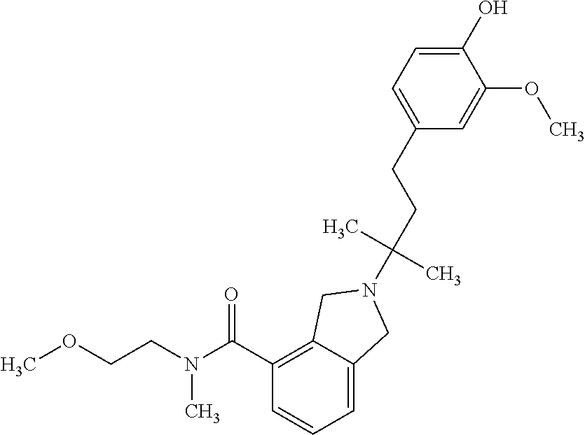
C1=C2C(=C(C(N(CCOC)C)=O)C=C1)CN(C(CCC1=CC=C(O)C(OC)=C1)(C)C)C2
